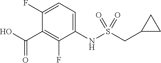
C1(NS(CC2CC2)(=O)=O)=CC=C(F)C(C(O)=O)=C1F
